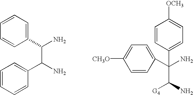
C1=CC=CC(C(N)C(N)C2=CC=CC=C2)=C1.C1=C(C(N)(C2=CC=C([OCH3])C=C2)C(N)[G4])C=CC([CH3O])=C1
